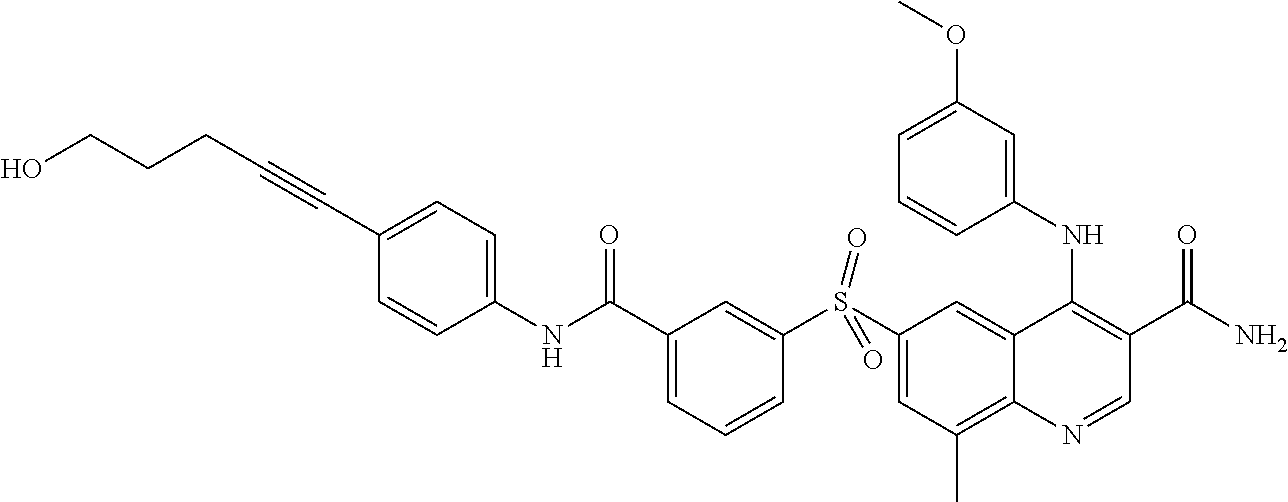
C1(NC(C2=CC=CC(S(C3=CC(C)=C4C(=C3)C(NC3=CC(OC)=CC=C3)=C(C(N)=O)C=N4)(=O)=O)=C2)=O)=CC=C(C#CCCCO)C=C1
